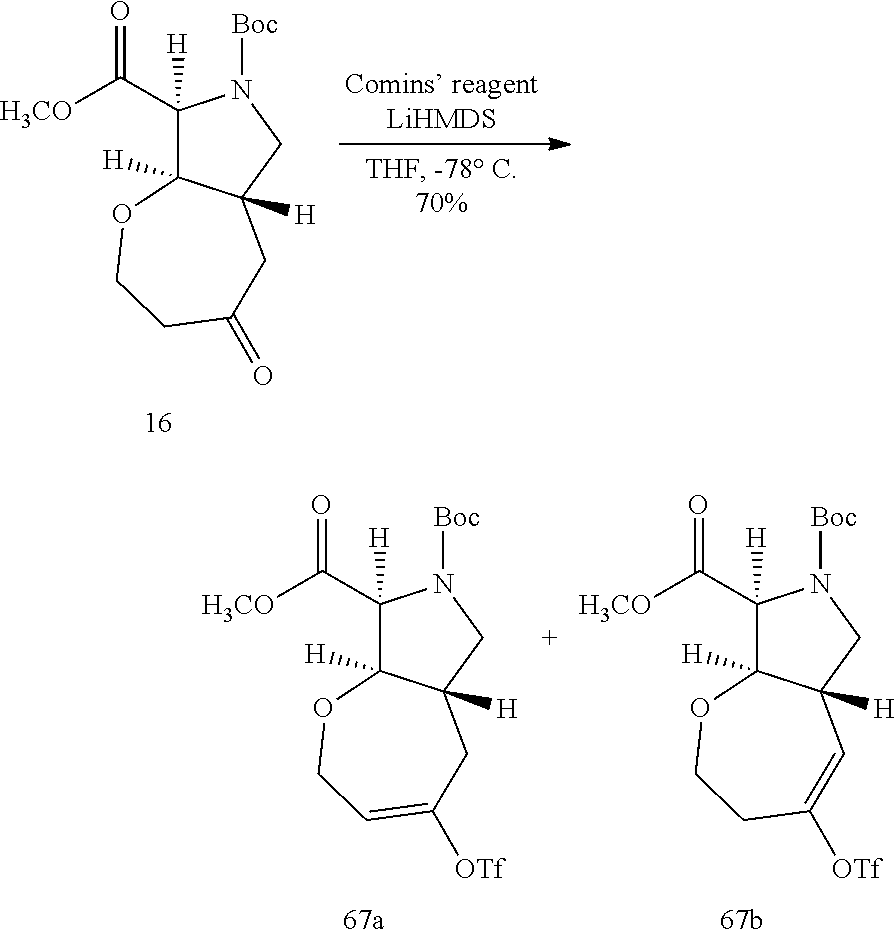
C1(C([H3CO])=O)([H])C2([H])C([H])(CN1[Boc])CC(=O)CCO2.C1(C([H3CO])=O)([H])C2([H])C([H])(CN1[Boc])CC([OTf])=CCO2.C1(C([H3CO])=O)([H])C2([H])C([H])(CN1[Boc])C=C([OTf])CCO2
